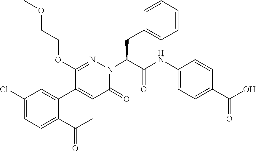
C1(Cl)=CC=C(C(C)=O)C(C2=CC(=O)N(C(CC3=CC=CC=C3)C(NC3=CC=C(C(O)=O)C=C3)=O)N=C2OCCOC)=C1
